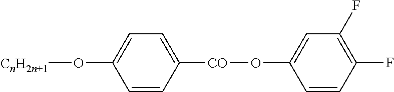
C1=CC([CO]OC2=CC(F)=C(F)C=C2)=CC=C1O[CnH2n+1]
